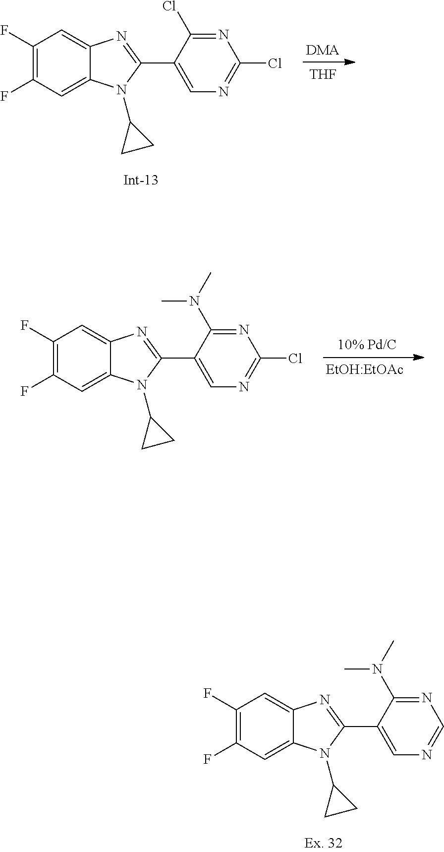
C1(F)=C(F)C=C2C(=C1)N=C(C1=CN=C(Cl)N=C1Cl)N2C1CC1.[THF].[DMA].C1(F)=C(F)C=C2C(=C1)N=C(C1=CN=C(Cl)N=C1N(C)C)N2C1CC1.[EtOH:EtOAc].C1(F)=C(F)C=C2C(=C1)N=C(C1=CN=CN=C1N(C)C)N2C1CC1
